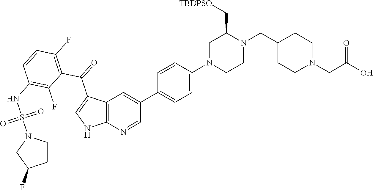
C12=C(N=CC(C3=CC=C(N4CCN(CC5CCN(CC(O)=O)CC5)C(C[TBDPSO])C4)C=C3)=C1)NC=C2C(=O)C1=C(F)C=CC(NS(N2CC(F)CC2)(=O)=O)=C1F
